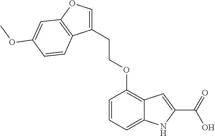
C1(CCOC2=C3C(=CC=C2)NC(C(=O)O)=C3)=COC2=C1C=CC(OC)=C2
